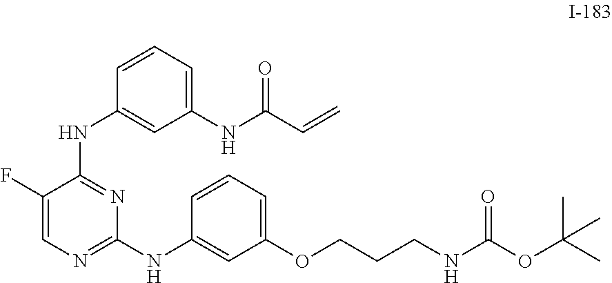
C1(F)=CN=C(NC2=CC(OCCCNC(OC(C)(C)C)=O)=CC=C2)N=C1NC1=CC(NC(C=C)=O)=CC=C1
